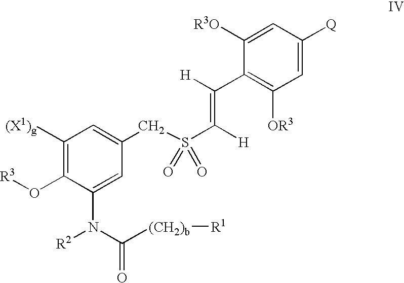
[R3]OC1=C([(X1)g])C=C(CS(C(=C([H])C2=C([OR3])C=C([Q])C=C2[R3O])[H])(=O)=O)C=C1N([R2])C(=O)[(CH2)b][R1]
